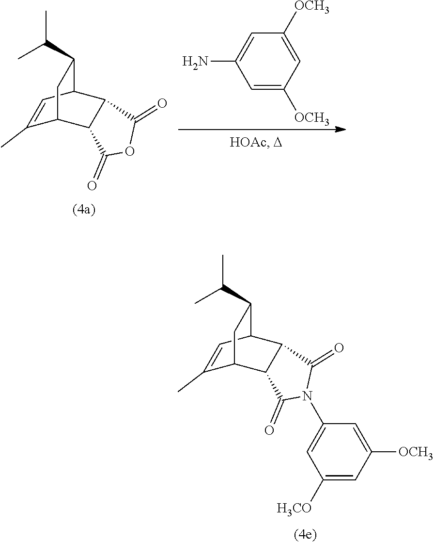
C1(C)=CC2C3C(C1CC2C(C)C)C(=O)N(C1=CC([H3CO])=CC([OCH3])=C1)C3=O.C1(C)=CC2C3C(C1CC2C(C)C)C(=O)OC3=O.C1([OCH3])=CC([OCH3])=CC(N)=C1
